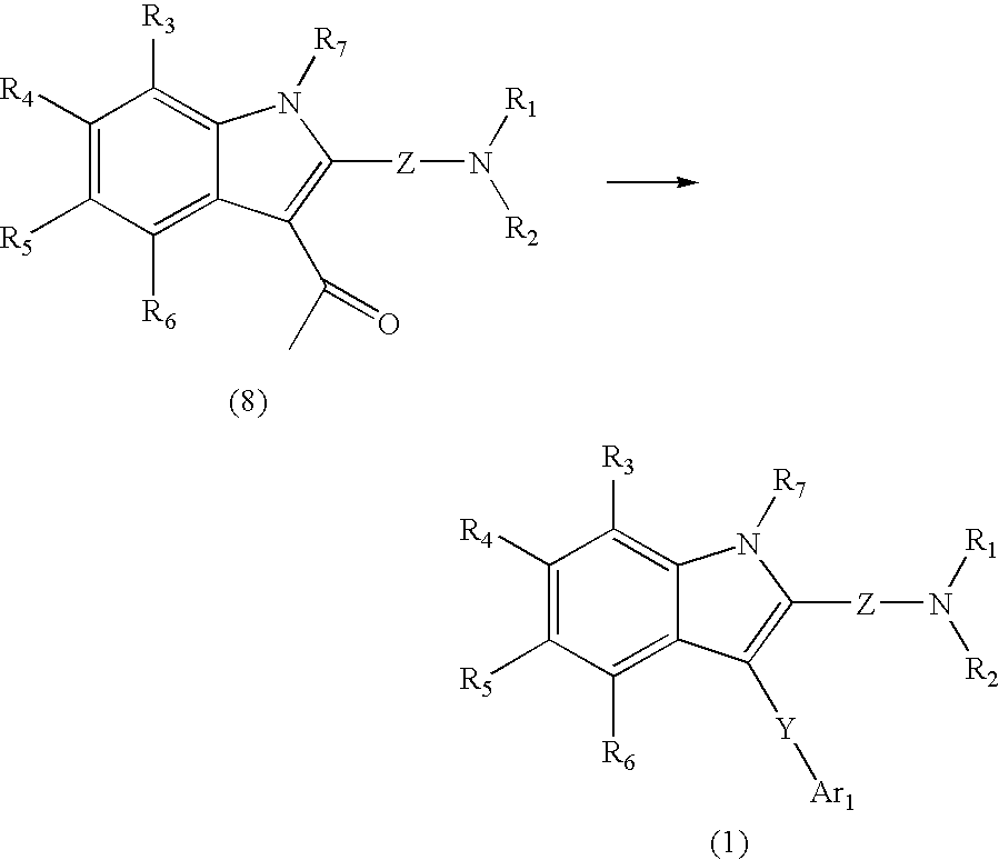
C1([R4])=C([R5])C([R6])=C2C(=C1[R3])N([R7])C([Z]N([R2])[R1])=C2C(C)=O.C1([R4])=C([R5])C([R6])=C2C(=C1[R3])N([R7])C([Z]N([R2])[R1])=C2[Y][Ar1]
